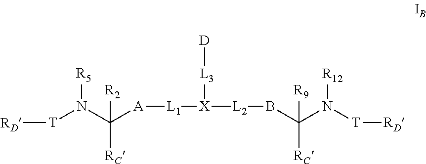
[RD][T]N(C([A][L1][X]([L2]BC(N([T][RD])[R12])([R9])[RC])[L3][D])([R2])[RC])[R5]
